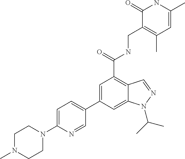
C1(C2=CC=C(N3CCN(C)CC3)N=C2)=CC(C(NCC2=C(C)C=C(C)NC2=O)=O)=C2C(=C1)N(C(C)C)N=C2
